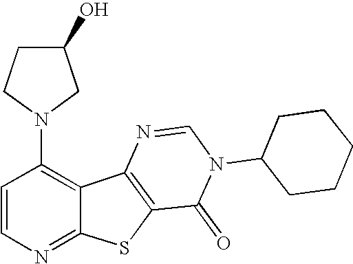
C1(N2CC(O)CC2)=C2C(=NC=C1)SC1=C2N=CN(C2CCCCC2)C1=O
